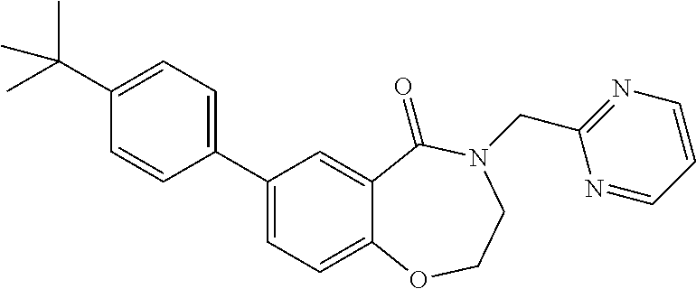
C1(C2=CC=C3C(=C2)C(=O)N(CC2=NC=CC=N2)CCO3)=CC=C(C(C)(C)C)C=C1
